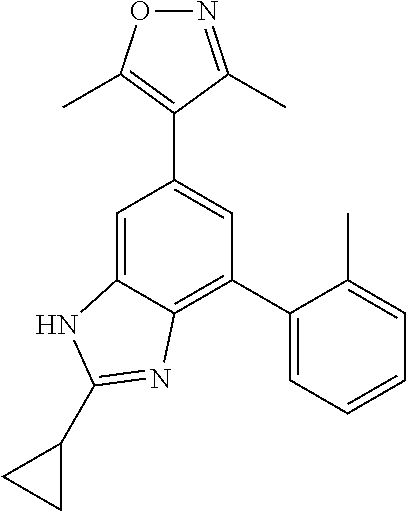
C1(C2=CC=CC=C2C)=C2C(=CC(C3=C(C)ON=C3C)=C1)NC(C1CC1)=N2
